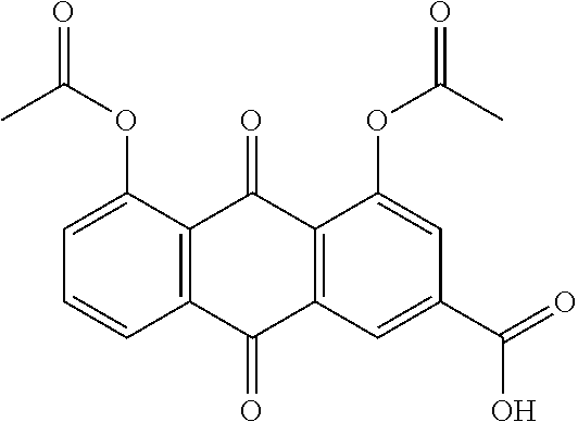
C1=C(OC(=O)C)C2=C(C=C1)C(=O)C1=C(C2=O)C(OC(C)=O)=CC(C(O)=O)=C1
